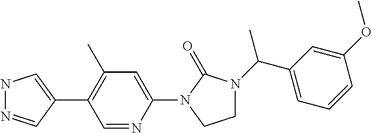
N1N=CC(C2=C(C)C=C(N3C(=O)N(C(C4=CC=CC(OC)=C4)C)CC3)N=C2)=C1
